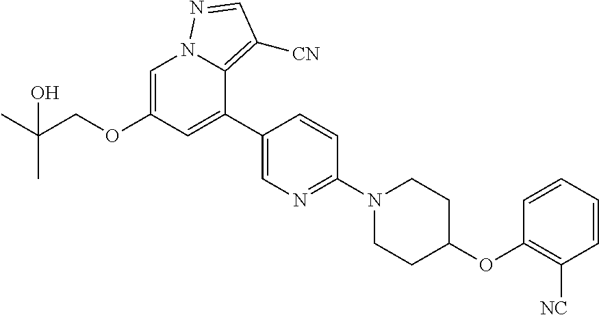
C1=CC=CC([NC])=C1OC1CCN(C2=NC=C(C3=CC(OCC(C)(O)C)=CN4C3=C([CN])C=N4)C=C2)CC1
